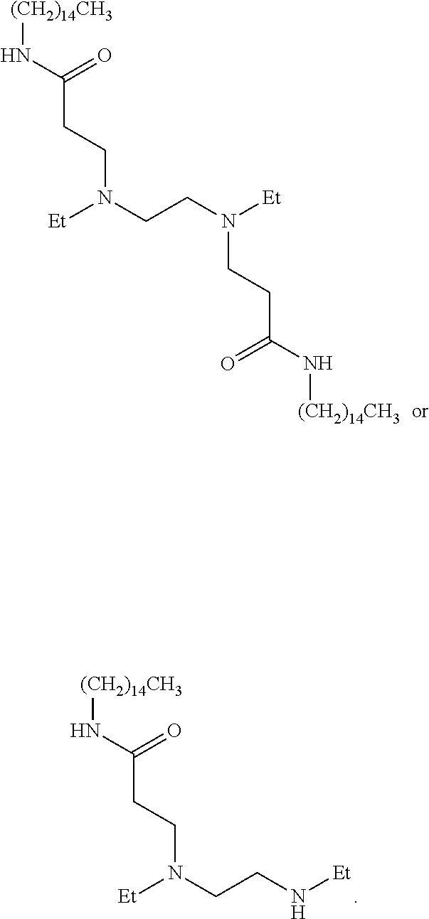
[(CH2)14CH3]NC(CCN(CCN[Et])[Et])=O.[(CH2)14CH3]NC(CCN(CCN([Et])CCC(N[(CH2)14CH3])=O)[Et])=O
